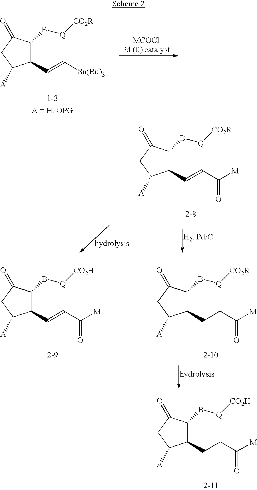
C1(C=C[Sn(Bu)3])C(B[Q][CO2R])C(=O)CC1[A].C1(C=CC(=O)[M])C(B[Q][CO2R])C(=O)CC1[A].C1(CCC(=O)[M])C(B[Q][CO2R])C(=O)CC1[A].C1(C=CC(=O)[M])C(B[Q][CO2H])C(=O)CC1[A].C1(CCC(=O)[M])C(B[Q][CO2H])C(=O)CC1[A]
